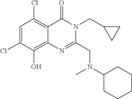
C1=C(Cl)C(O)=C2C(=C1Cl)C(=O)N(CC1CC1)C(CN(C)C1CCCCC1)=N2
